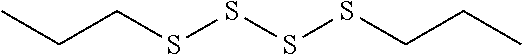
C(SSSSCCC)CC
